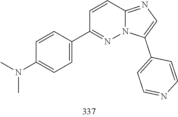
N(C)(C)C1=CC=C(C2=NN3C(=NC=C3C3=CC=NC=C3)C=C2)C=C1
